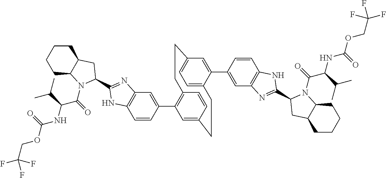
C1=CC(C2=C3C=CC(=C2)CCC2=CC=C(C=C2C2=CC4=C(C=C2)NC(C2N(C(C(NC(OCC(F)(F)F)=O)C(C)C)=O)C5CCCCC5C2)=N4)CC3)=CC2=C1NC(C1N(C(C(NC(OCC(F)(F)F)=O)C(C)C)=O)C3CCCCC3C1)=N2
